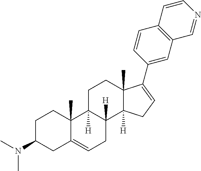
C1C(N(C)C)CC2=CCC3([H])C([H])(C2(C)C1)CCC1(C)C3([H])CC=C1C1=CC2=C(C=C1)C=CN=C2
